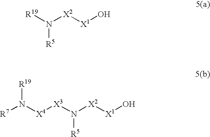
[R19]N([X2][X1]O)[R5].[R7]N([X4][X3]N([X2][X1]O)[R5])[R19]
